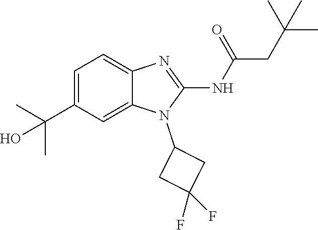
C1=C(C(C)(C)O)C=C2C(=C1)N=C(NC(CC(C)(C)C)=O)N2C1CC(F)(F)C1
